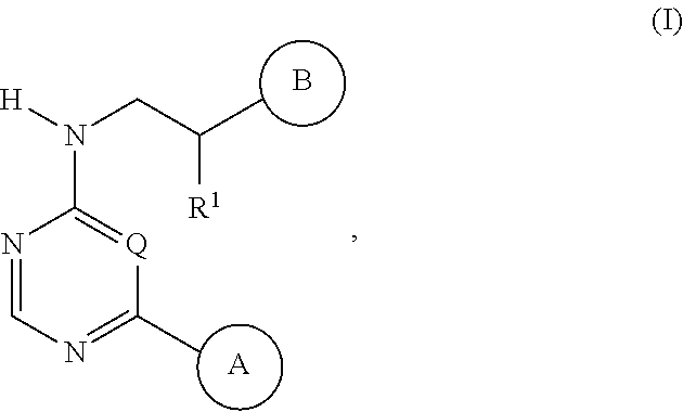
N1=CN=C(C)[Q]=C1N([H])CC(C)[R1].[A].B
